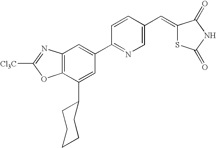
C12=C(C=C(C3=NC=C(C=C4SC(=O)NC4=O)C=C3)C=C1C1CCCCC1)N=C([Cl3C])O2
